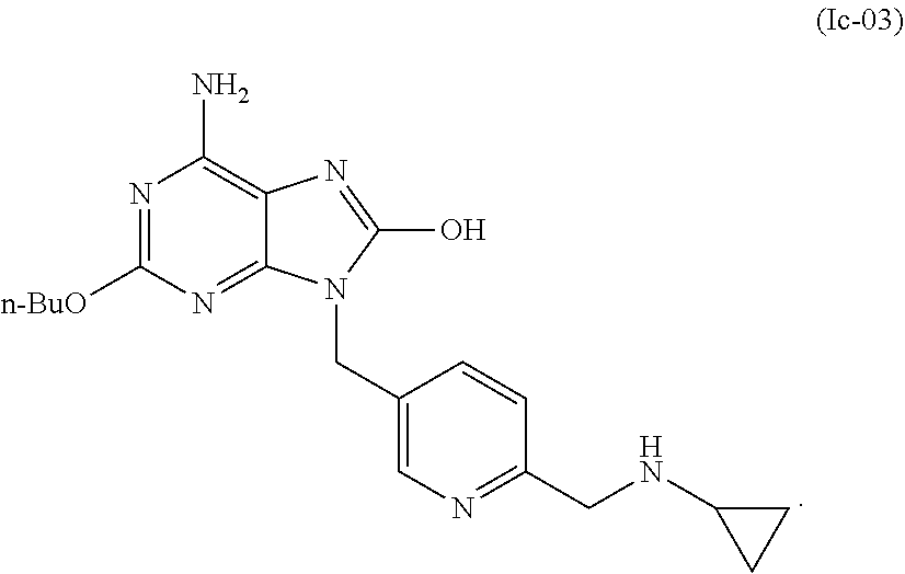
N1=C([n-BuO])N=C2C(=C1N)N=C(O)N2CC1=CN=C(CNC2CC2)C=C1
